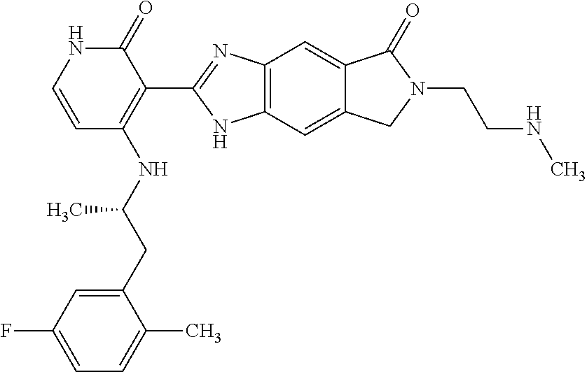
C12=C(C=C3C(=C1)C(=O)N(CCNC)C3)NC(C1=C(NC(CC3=CC(F)=CC=C3C)C)C=CNC1=O)=N2
